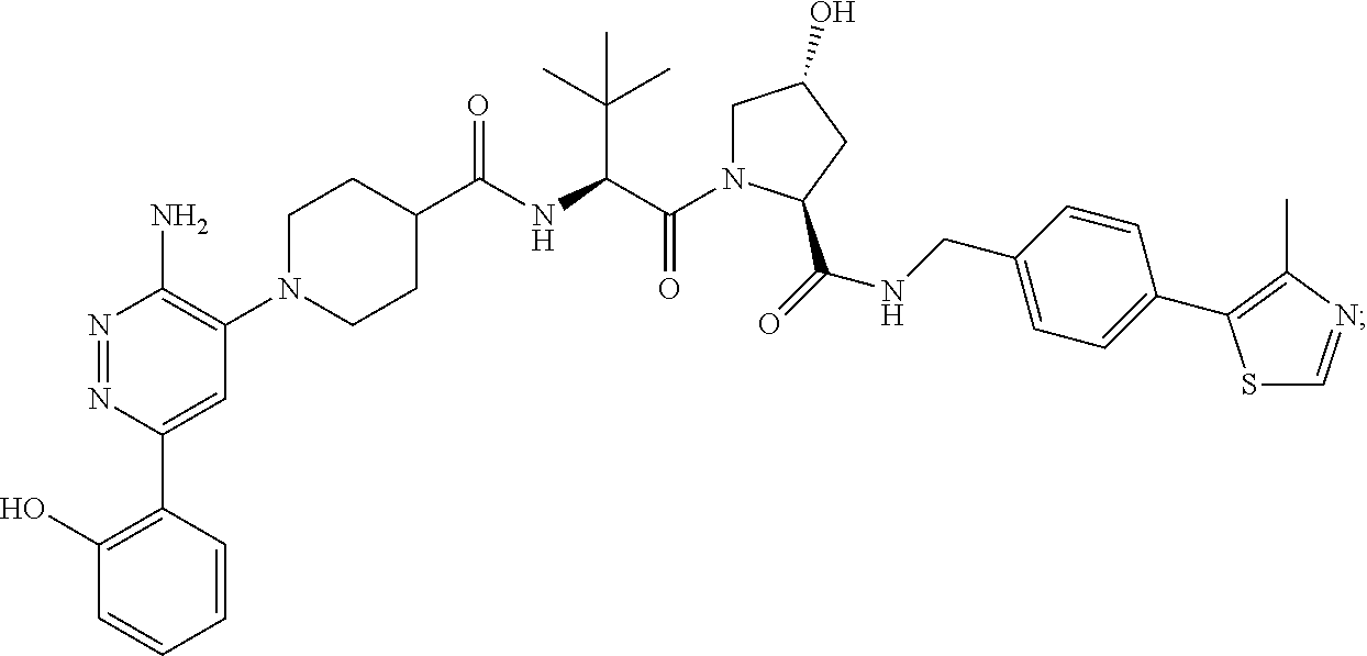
C1N(C(C(C(C)(C)C)NC(C2CCN(C3=C(N)N=NC(C4=C(O)C=CC=C4)=C3)CC2)=O)=O)C(C(NCC2=CC=C(C3=C(C)N=CS3)C=C2)=O)CC1O
